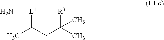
N[L1]C(C)CC([R3])(C)C
